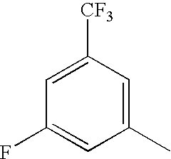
C1=C([CF3])C=C(C)C=C1F
